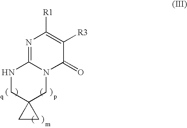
N1=C2N(C(=O)C([R3])=C1[R1])CC1(CN2)CC1
